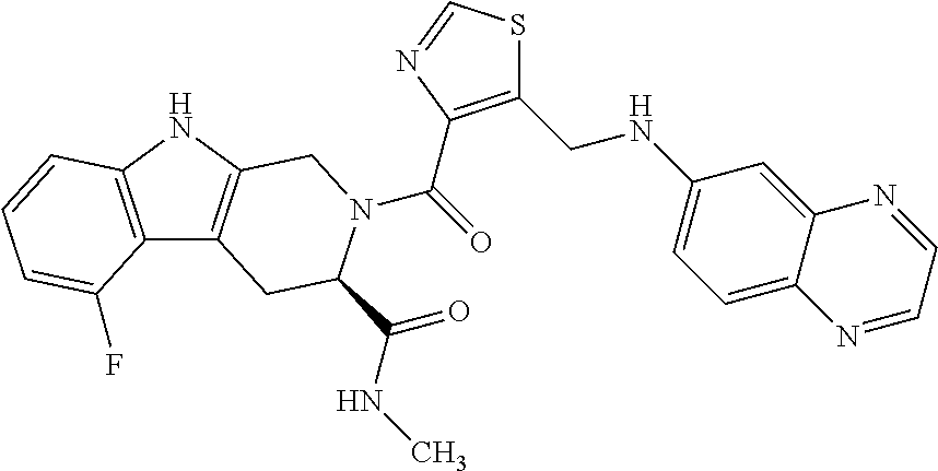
C(=O)(N1C(C(=O)NC)CC2=C(NC3=C2C(F)=CC=C3)C1)C1=C(CNC2=CC=C3C(=C2)N=CC=N3)SC=N1
